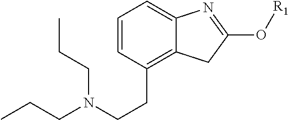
C1=CC(CCN(CCC)CCC)=C2C(=C1)N=C(O[R1])C2
